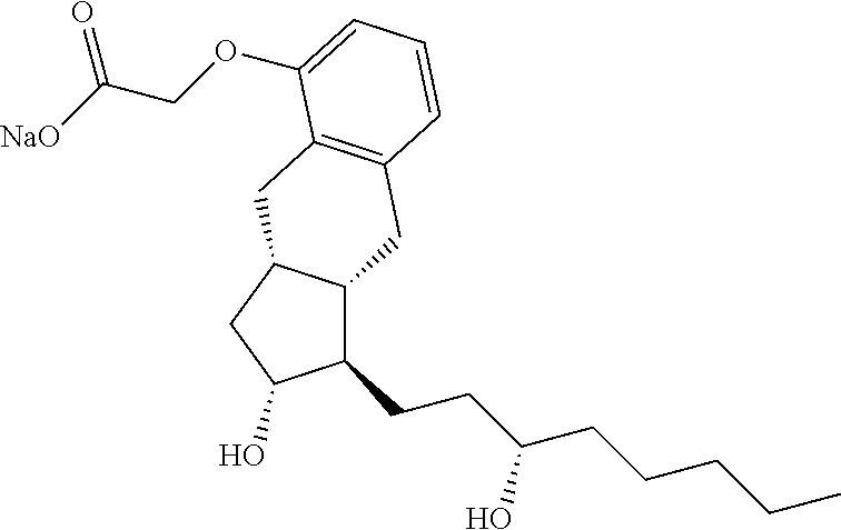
C1(CCC(CCCCC)O)C2C(CC1O)CC1=C(C2)C=CC=C1OCC([NaO])=O
